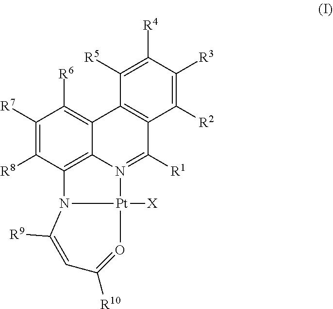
C1([R7])=C([R8])C2=C3C(=C1[R6])C1=C(C([R1])=N3[Pt]3([X])N2C([R9])=CC([R10])=O3)C([R2])=C([R3])C([R4])=C1[R5]
